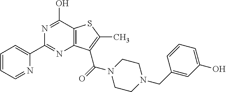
N1=C(C2=CC=CC=N2)N=C(O)C2=C1C(C(=O)N1CCN(CC3=CC(O)=CC=C3)CC1)=C(C)S2
